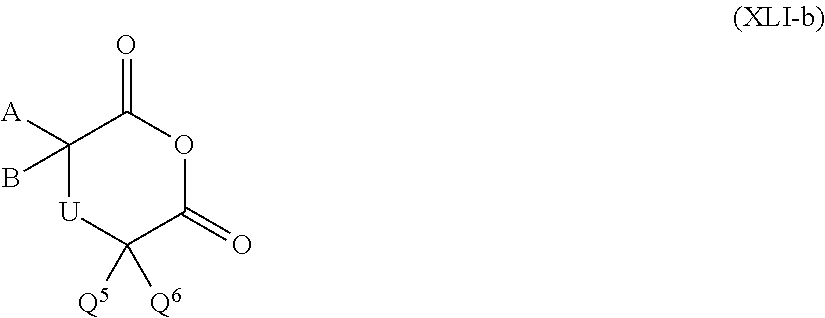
C1([A])(B)[U]C([Q5])([Q6])C(=O)OC1=O
